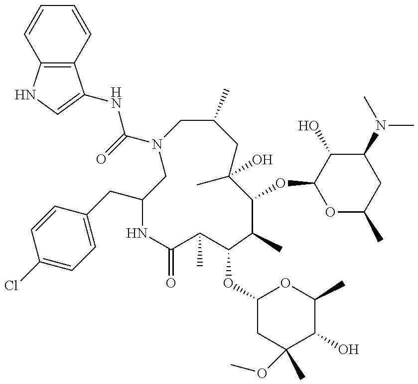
N1(C(NC2=CNC3=C2C=CC=C3)=O)CC(C)CC(C)(O)C(OC2OC(C)CC(N(C)C)C2O)C(C)C(OC2CC(OC)(C)C(O)C(C)O2)C(C)C(=O)NC(CC2=CC=C(Cl)C=C2)C1
